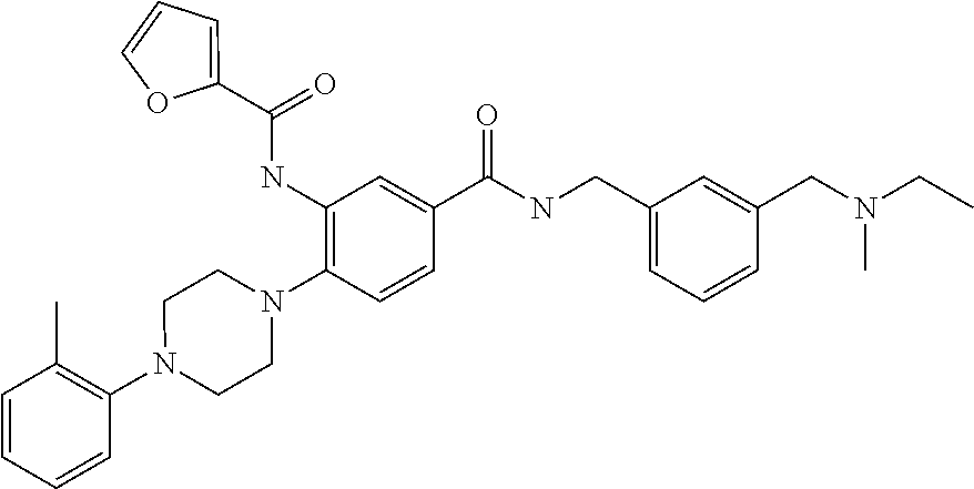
C1=CC=CC(N2CCN(C3=C(NC(=O)C4=CC=CO4)C=C(C(NCC4=CC=CC(CN(CC)C)=C4)=O)C=C3)CC2)=C1C
